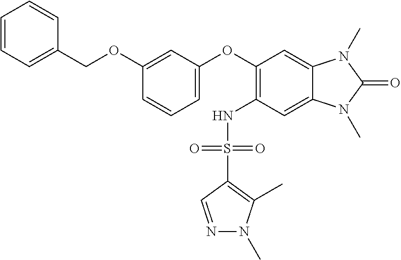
C1=CC=C(COC2=CC(OC3=C(NS(C4=C(C)N(C)N=C4)(=O)=O)C=C4C(=C3)N(C)C(=O)N4C)=CC=C2)C=C1
